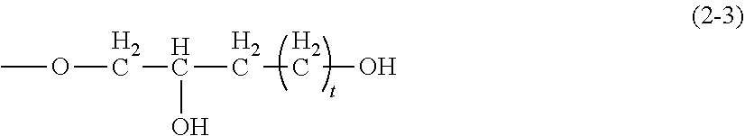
C(CCO)(COC)O
